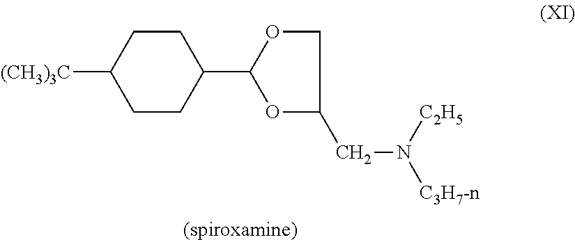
C1(C2CCC([(CH3)3C])CC2)OCC(CN([C3H7-n])[C2H5])O1
